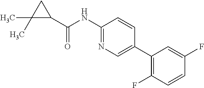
C1(C(=O)NC2=NC=C(C3=C(F)C=CC(F)=C3)C=C2)CC1(C)C
